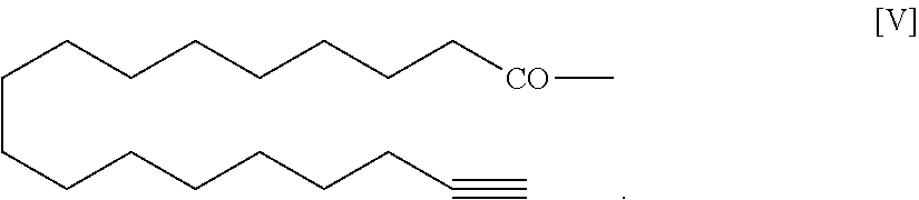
C(CCCCCCCC#C)CCCCCCC[CO]C
